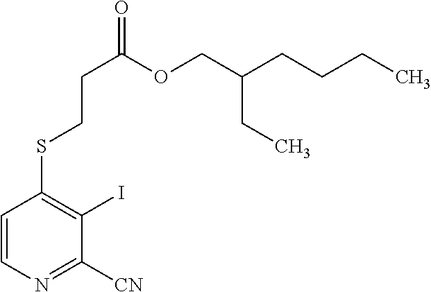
C1([CN])=NC=CC(SCCC(OCC(CC)CCCC)=O)=C1I
